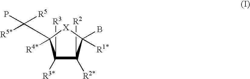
C1([R3])([R3*])C([R2])([R2*])C(B)([R1*])[X]C1([R4*])C([R5])(P)[R5*]
